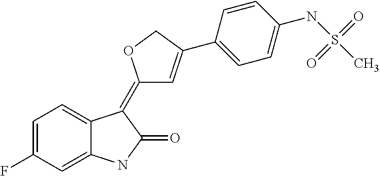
C1=C(F)C=C2C(=C1)C(=C1C=C(C3=CC=C(NS(C)(=O)=O)C=C3)CO1)C(=O)N2
